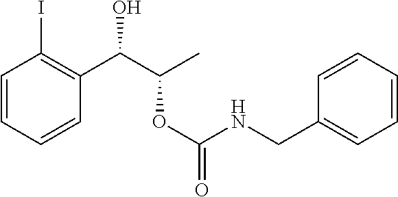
C1=CC=CC(C(C(C)OC(NCC2=CC=CC=C2)=O)O)=C1I
